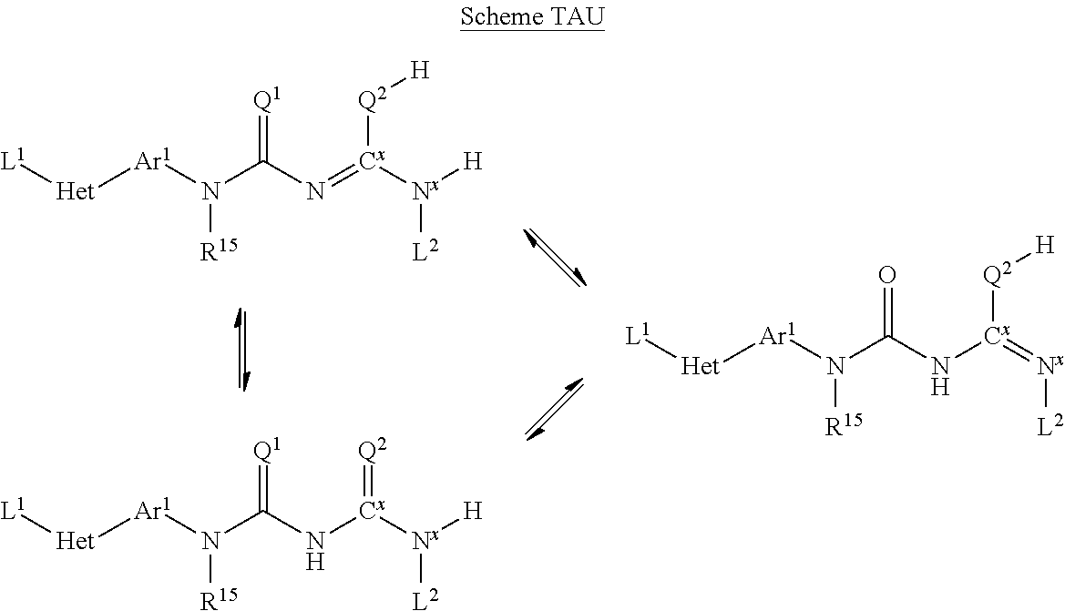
[L1][Het][Ar1]N([R15])C(N=[Cx]([Q2][H])[Nx]([H])[L2])=[Q1].[L1][Het][Ar1]N([R15])C(N[Cx](=[Q2])[Nx]([H])[L2])=[Q1].[L1][Het][Ar1]N([R15])C(N[Cx]([Q2][H])=[Nx][L2])=O
